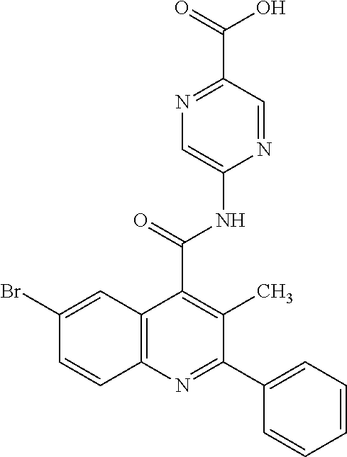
N1=CC(C(=O)O)=NC=C1NC(=O)C1=C(C)C(C2=CC=CC=C2)=NC2=C1C=C(Br)C=C2
